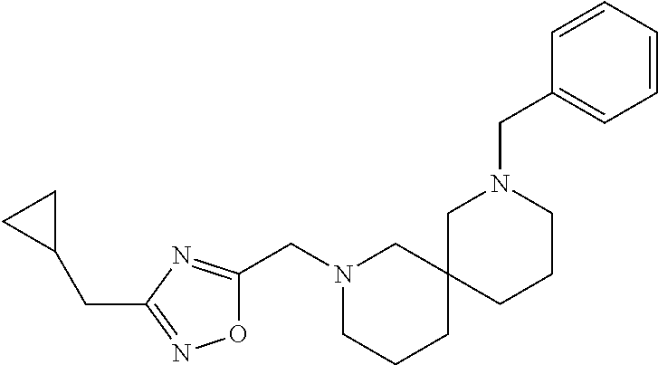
O1C(CN2CCCC3(C2)CCCN(CC2=CC=CC=C2)C3)=NC(CC2CC2)=N1
